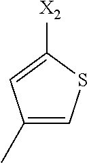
C1(C)=CSC([X2])=C1
